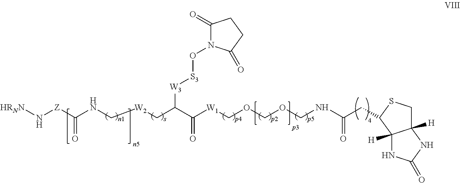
[HRNN]N[Z]C(NC[W2]CC([W3][S3]ON1C(=O)CCC1=O)C([W1]COCOCNC(=O)CC1C2([H])NC(=O)NC2([H])CS1)=O)=O
